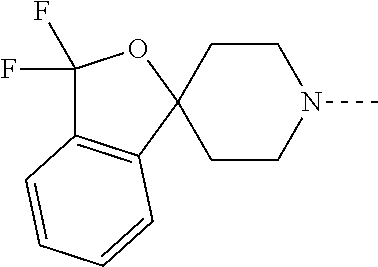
C12(CCN(C)CC1)OC(F)(F)C1=C2C=CC=C1
